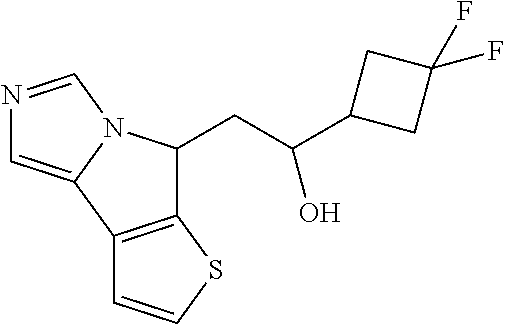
C12=C(C3=CN=CN3C1CC(C1CC(F)(F)C1)O)C=CS2
